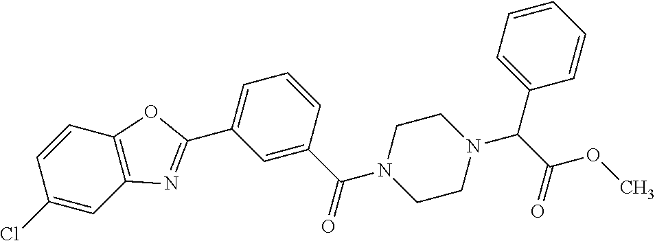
C1=C(C(=O)N2CCN(C(C(OC)=O)C3=CC=CC=C3)CC2)C=CC=C1C1=NC2=C(O1)C=CC(Cl)=C2
